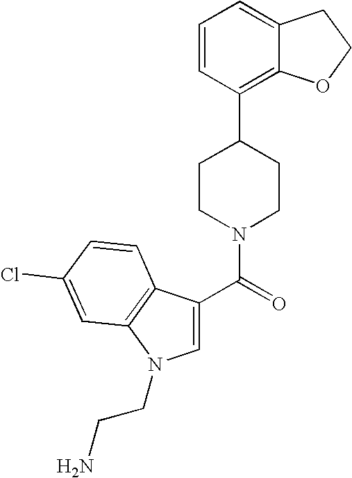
C1=C(C(=O)N2CCC(C3=C4C(=CC=C3)CCO4)CC2)C2=C(N1CCN)C=C(Cl)C=C2
